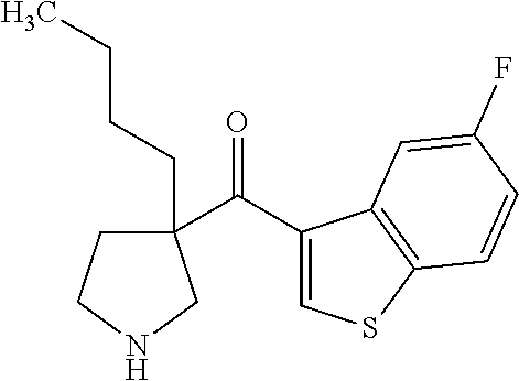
C1(C(=O)C2(CCCC)CCNC2)=CSC2=C1C=C(F)C=C2
